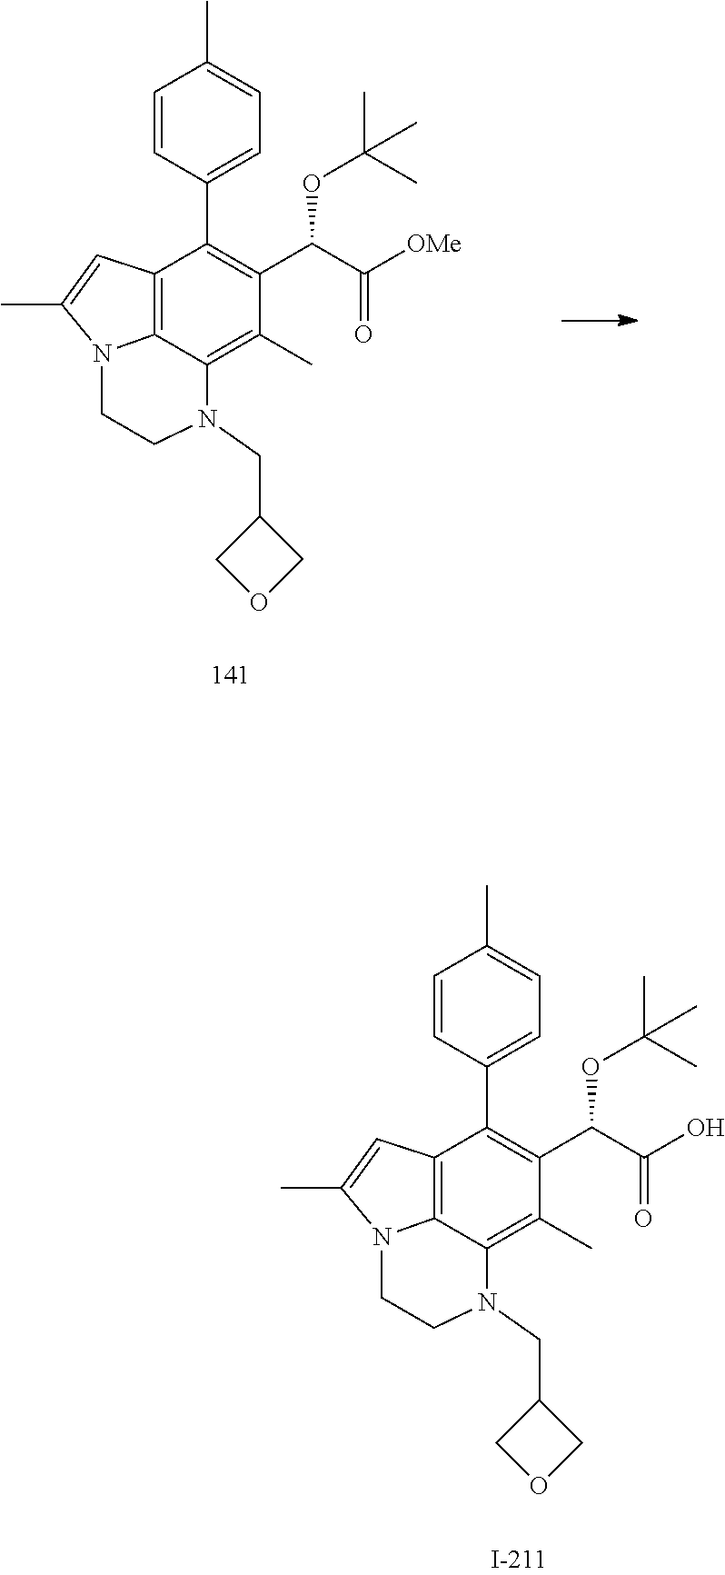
C1=CC(C2=C(C(C([OMe])=O)OC(C)(C)C)C(C)=C3C4=C2C=C(C)N4CCN3CC2COC2)=CC=C1C.C1=CC(C2=C(C(C(O)=O)OC(C)(C)C)C(C)=C3C4=C2C=C(C)N4CCN3CC2COC2)=CC=C1C
